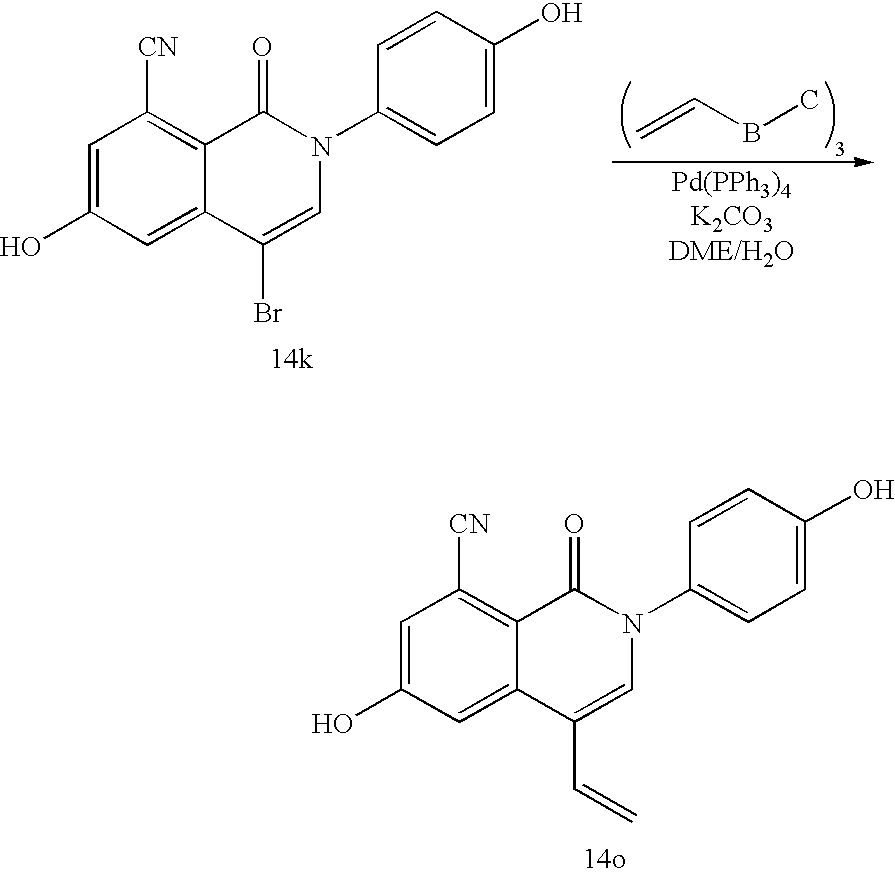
C=CBC.C1=C(O)C=C2C(=C1[CN])C(=O)N(C1=CC=C(O)C=C1)C=C2Br.C1=C(O)C=C2C(=C1[CN])C(=O)N(C1=CC=C(O)C=C1)C=C2C=C
